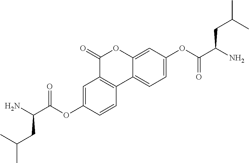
C1=C(OC(C(N)CC(C)C)=O)C=CC2=C1C(=O)OC1=CC(OC(C(N)CC(C)C)=O)=CC=C21
